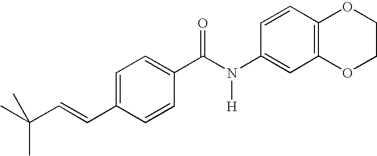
C1=C(C=CC(C)(C)C)C=CC(C(N(C2=CC3=C(C=C2)OCCO3)[H])=O)=C1
